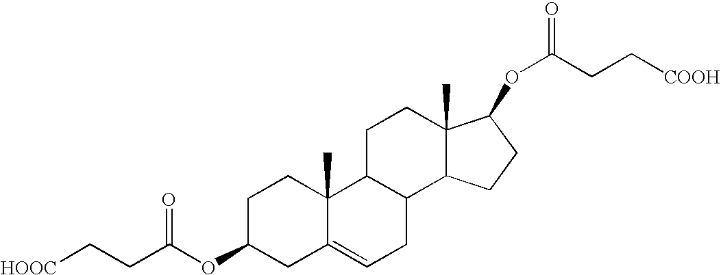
C1C(OC(CC[HOOC])=O)CC2=CCC3C(C2(C)C1)CCC1(C)C3CCC1OC(CC[COOH])=O
